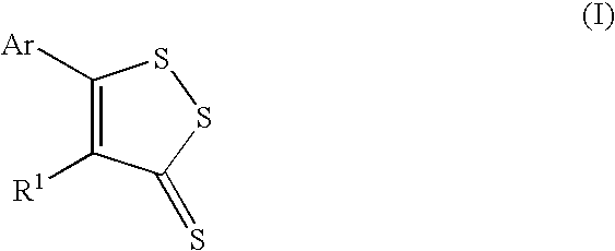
C1([Ar])=C([R1])C(=S)SS1
